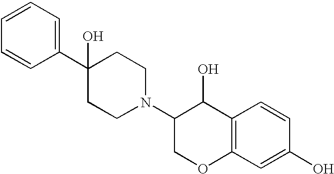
C1=CC(C2(O)CCN(C3COC4=C(C3O)C=CC(O)=C4)CC2)=CC=C1
